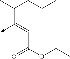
C(C(OCC)=O)=C(->C)C(C)CCC
